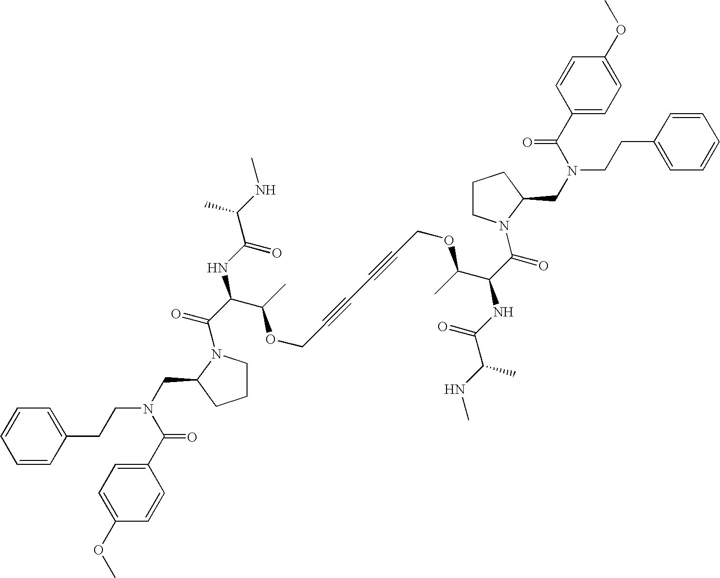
C1=CC=CC(CCN(CC2N(C(C(NC(C(NC)C)=O)C(C)OCC#CC#CCOC(C(C(=O)N3CCCC3CN(CCC3=CC=CC=C3)C(C3=CC=C(OC)C=C3)=O)NC(C(NC)C)=O)C)=O)CCC2)C(C2=CC=C(OC)C=C2)=O)=C1
